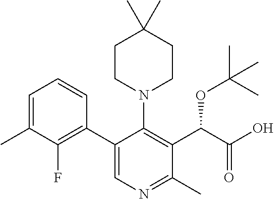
C1=C(C)C(F)=C(C2=CN=C(C)C(C(C(O)=O)OC(C)(C)C)=C2N2CCC(C)(C)CC2)C=C1
